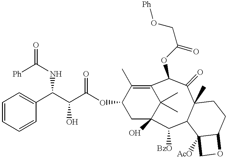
C12(C)C(=O)C(OC(CO[Ph])=O)C3=C(C)C(OC(C(C(NC(=O)[Ph])C4=CC=CC=C4)O)=O)CC(O)(C([BzO])C1C1([AcO])C(CC2)OC1)C3(C)C
